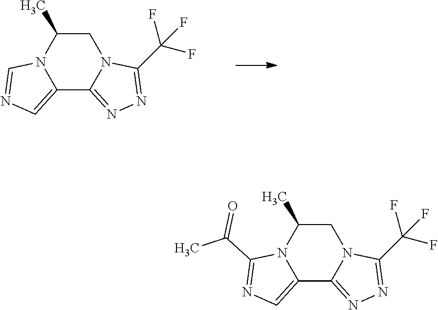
C12=CN=CN1C(C)CN1C2=NN=C1C(F)(F)F.C12=CN=C(C(C)=O)N1C(C)CN1C2=NN=C1C(F)(F)F
